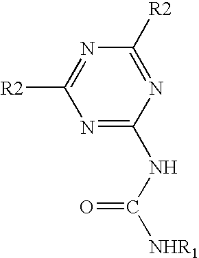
N1=C([R2])N=C(NC([NHR1])=O)N=C1[R2]
